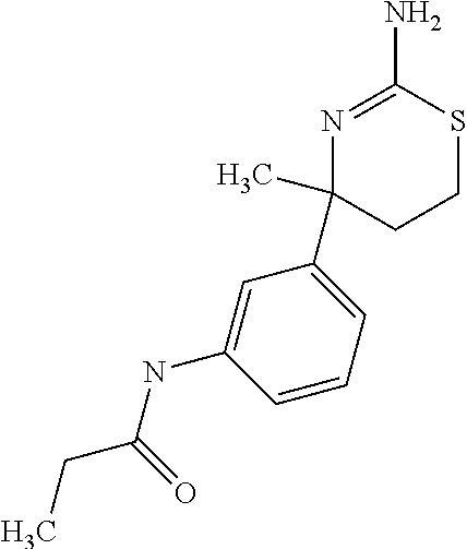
N1=C(N)SCCC1(C1=CC=CC(NC(CC)=O)=C1)C
